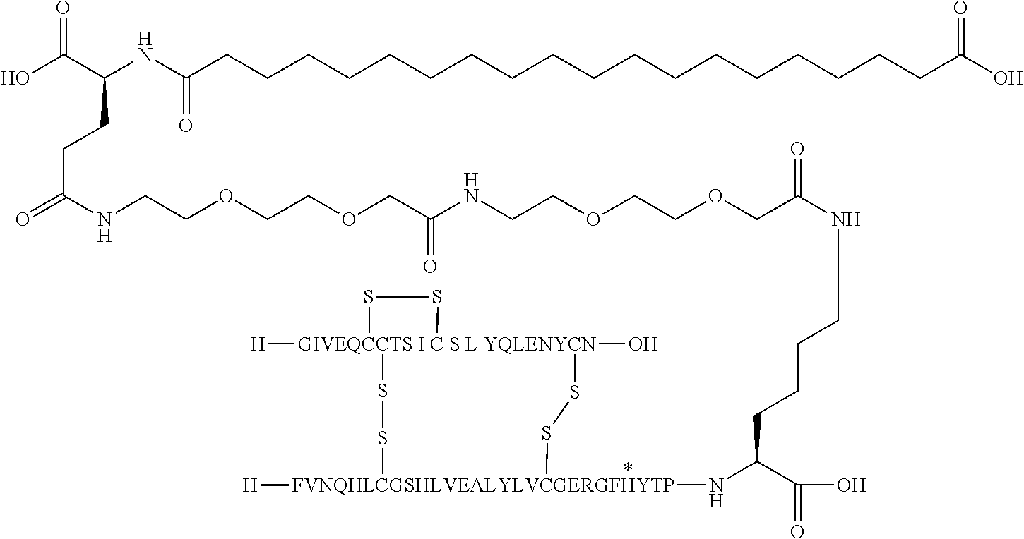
C(CCC(C(O)=O)N[FVNQHLCGSHLVEALYLVCGERGFHYTP]1([H])SS[GIVEQCCTS I C S L YQLENYCN]2([H])(O)(SS1)SS2)CNC(COCCOCCNC(COCCOCCNC(=O)CCC(C(O)=O)NC(CCCCCCCCCCCCCCCCCCC(O)=O)=O)=O)=O
